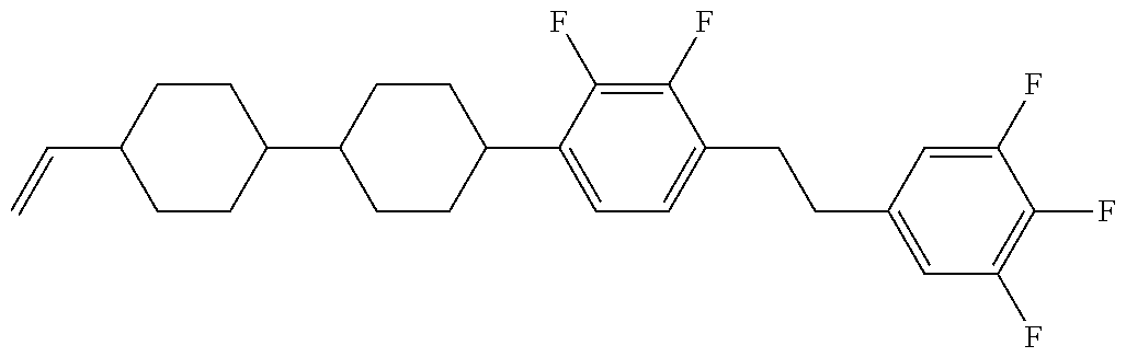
C1(C2CCC(C3=CC=C(CCC4=CC(F)=C(F)C(F)=C4)C(F)=C3F)CC2)CCC(C=C)CC1
